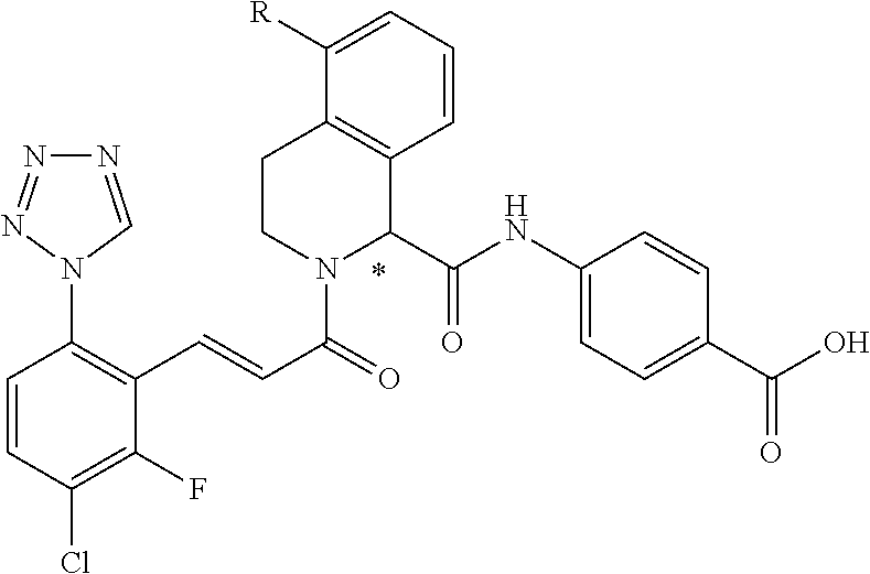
C1=CC(Cl)=C(F)C(C=CC(=O)N2C(C(NC3=CC=C(C(O)=O)C=C3)=O)C3=C(CC2)C([R])=CC=C3)=C1N1N=NN=C1
